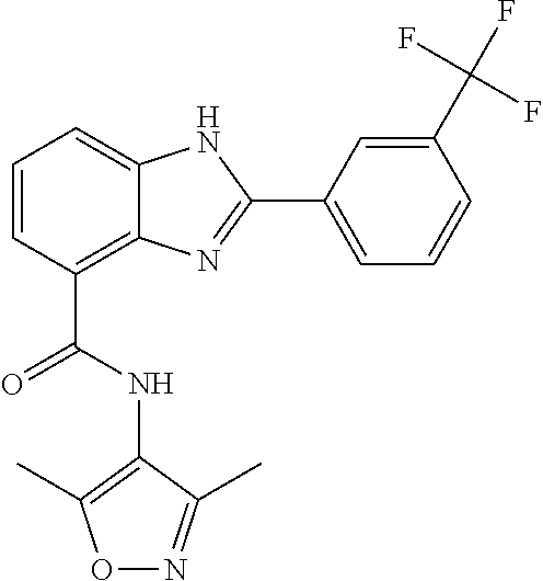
C1=CC(C(=O)NC2=C(C)ON=C2C)=C2C(=C1)NC(C1=CC=CC(C(F)(F)F)=C1)=N2
